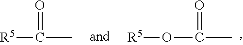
[R5]OC(=O)C.[R5]C(=O)C
